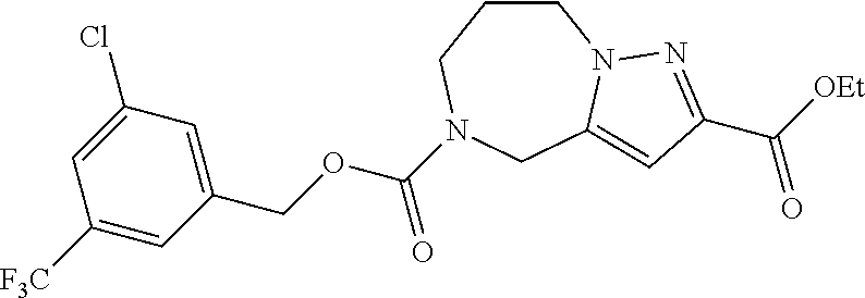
C1CCN(C(OCC2=CC(Cl)=CC([F3C])=C2)=O)CC2=CC(C([OEt])=O)=NN12
